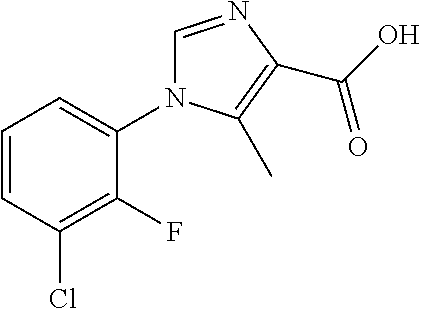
C1=CC(Cl)=C(F)C(N2C=NC(C(=O)O)=C2C)=C1
